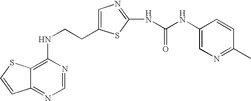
C(CNC1=C2C(=NC=N1)C=CS2)C1=CN=C(NC(=O)NC2=CN=C(C)C=C2)S1
